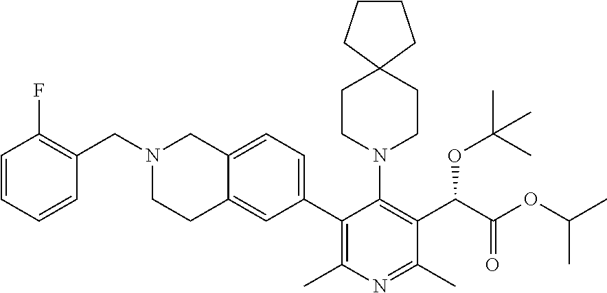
N1(CC2=C(F)C=CC=C2)CCC2=CC(C3=C(C)N=C(C)C(C(C(OC(C)C)=O)OC(C)(C)C)=C3N3CCC4(CC3)CCCC4)=CC=C2C1
